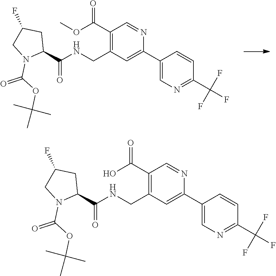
C1(C(=O)O)=C(CNC(C2CC(F)CN2C(OC(C)(C)C)=O)=O)C=C(C2=CN=C(C(F)(F)F)C=C2)N=C1.C1(C(=O)OC)=C(CNC(C2CC(F)CN2C(OC(C)(C)C)=O)=O)C=C(C2=CN=C(C(F)(F)F)C=C2)N=C1
